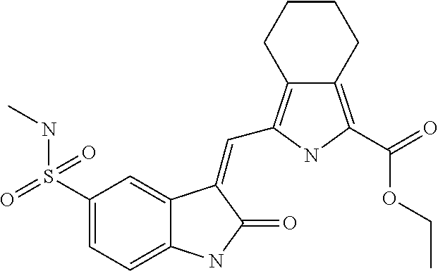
C1(S(NC)(=O)=O)=CC=C2C(=C1)C(=CC1=C3C(=C(C(=O)OCC)N1)CCCC3)C(=O)N2
